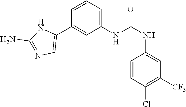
C1(NC(NC2=CC([CF3])=C(Cl)C=C2)=O)=CC=CC(C2=CN=C(N)N2)=C1
